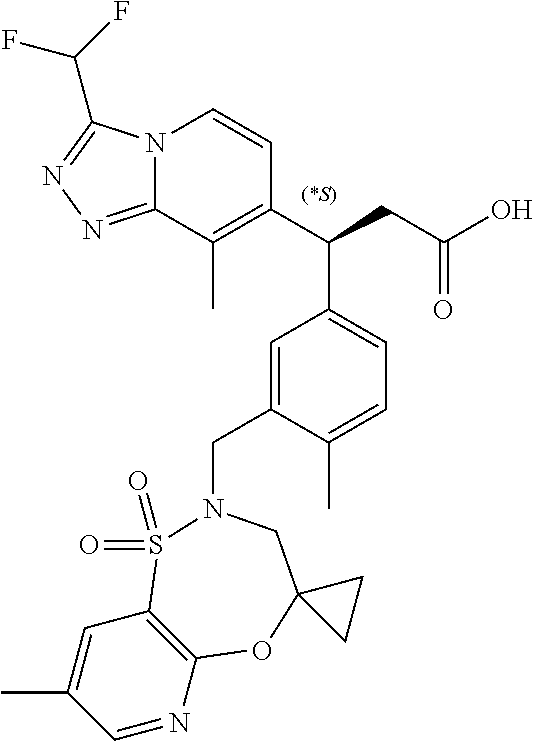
C1=NC2=C(C=C1C)S(=O)(=O)N(CC1=CC(C(C3=C(C)C4=NN=C(C(F)F)N4C=C3)CC(O)=O)=CC=C1C)CC1(O2)CC1
